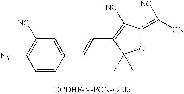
C1=CC(C=CC2=C([NC])C(=C([NC])[CN])OC2(C)C)=CC([NC])=C1[N3]
